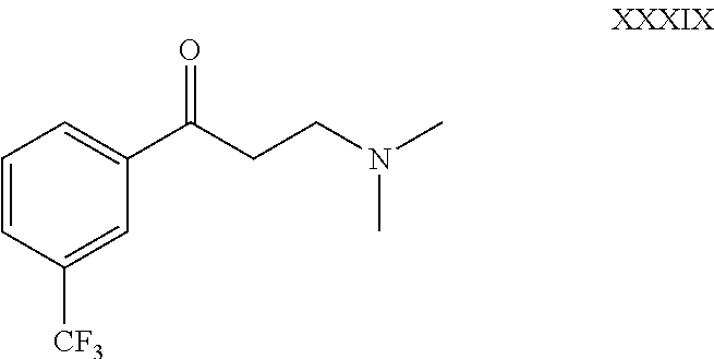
C1=CC([CF3])=CC(C(=O)CCN(C)C)=C1
